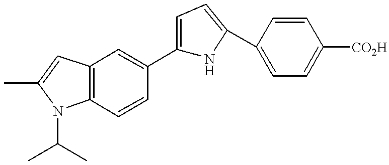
C12=C(C=CC(C3=CC=C(C4=CC=C([CO2H])C=C4)N3)=C1)N(C(C)C)C(C)=C2
